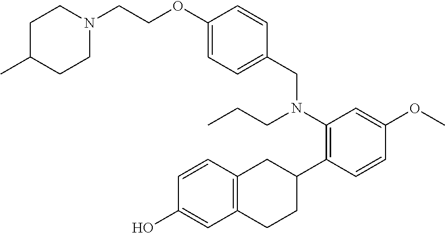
C1N(CCOC2=CC=C(CN(C3=C(C4CC5=C(CC4)C=C(O)C=C5)C=CC(OC)=C3)CCC)C=C2)CCC(C)C1
